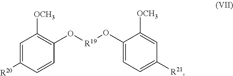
C1=C([R20])C=CC(O[R19]OC2=CC=C([R21])C=C2[OCH3])=C1[OCH3]
